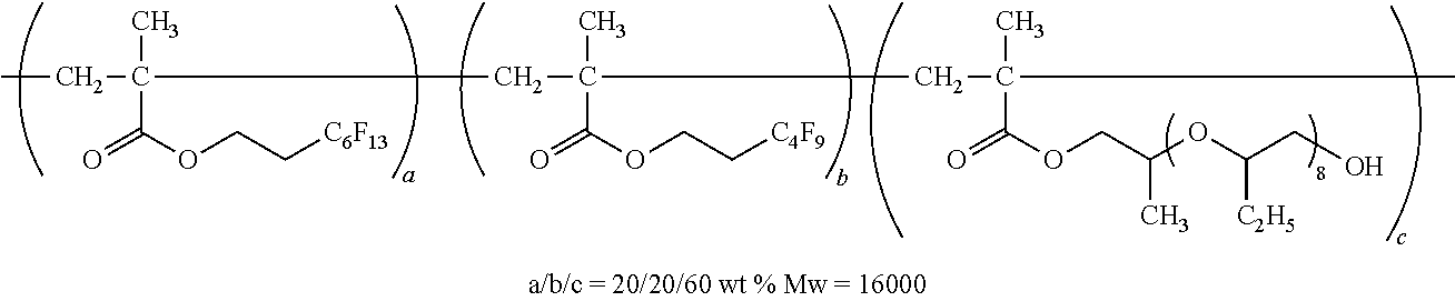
C(C(CC(CC(C)(C)C(OCC(OC([C2H5])CO)C)=O)(C)C(OCC[C4F9])=O)(C)C(OCC[C6F13])=O)C
